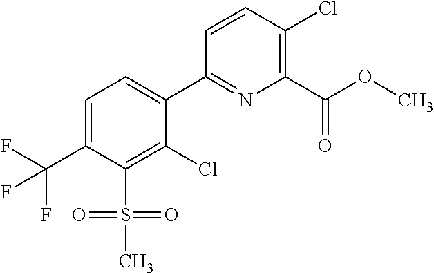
CS(=O)(C1=C(Cl)C(C2=NC(C(OC)=O)=C(Cl)C=C2)=CC=C1C(F)(F)F)=O
